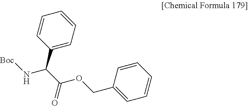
[Boc]NC(C(OCC1=CC=CC=C1)=O)C1=CC=CC=C1
